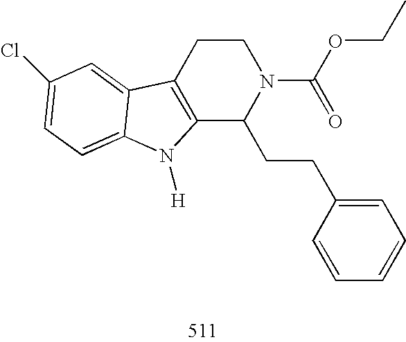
C12=C(CCN(C(OCC)=O)C1CCC1=CC=CC=C1)C1=CC(Cl)=CC=C1N2[H]
